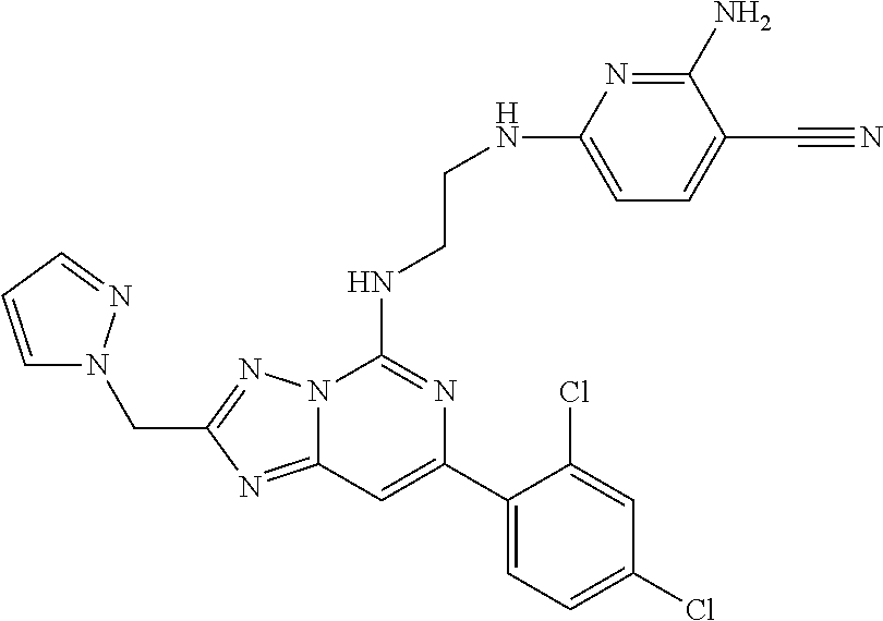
C12=NC(CN3C=CC=N3)=NN1C(NCCNC1=CC=C(C#N)C(N)=N1)=NC(C1=CC=C(Cl)C=C1Cl)=C2
